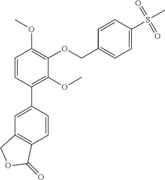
C1=CC(C2=CC3=C(C=C2)C(=O)OC3)=C(OC)C(OCC2=CC=C(S(C)(=O)=O)C=C2)=C1OC
